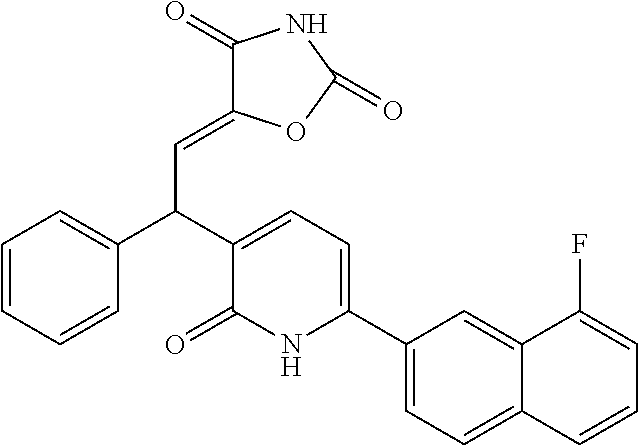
C1(C2=CC=C(C(C3=CC=CC=C3)C=C3C(=O)NC(=O)O3)C(=O)N2)=CC=C2C(=C1)C(F)=CC=C2
